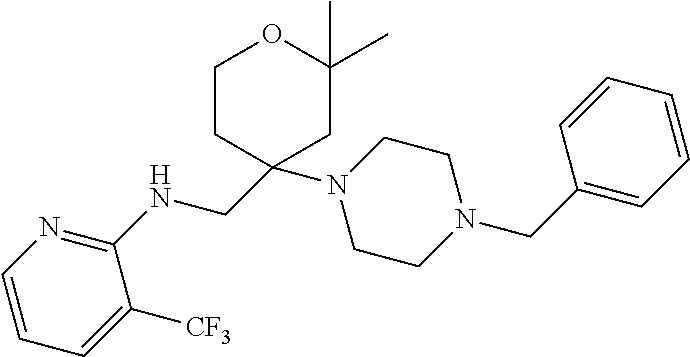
C1=CC=C([CF3])C(NCC2(N3CCN(CC4=CC=CC=C4)CC3)CCOC(C)(C)C2)=N1
